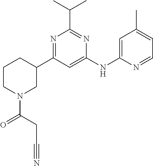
C1(C2CN(C(=O)CC#N)CCC2)=NC(C(C)C)=NC(NC2=CC(C)=CC=N2)=C1
